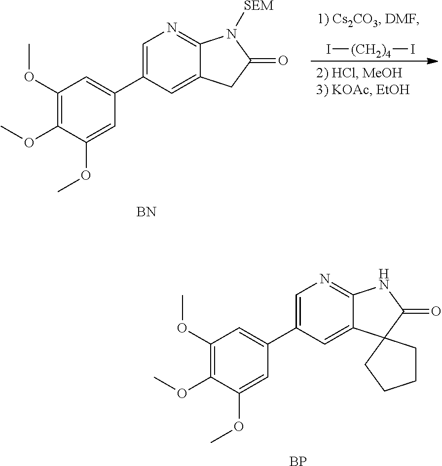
C1=C(C2=CC(OC)=C(OC)C(OC)=C2)C=C2C(=N1)N([SEM])C(=O)C2.[BN].I[(CH2)4]I.[BP].C1=C(C2=CC(OC)=C(OC)C(OC)=C2)C=C2C(=N1)NC(=O)C21CCCC1
